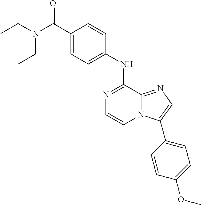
C1(C(N(CC)CC)=O)=CC=C(NC2=NC=CN3C2=NC=C3C2=CC=C(OC)C=C2)C=C1
